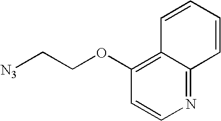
C12=C(OCC[N3])C=CN=C1C=CC=C2
